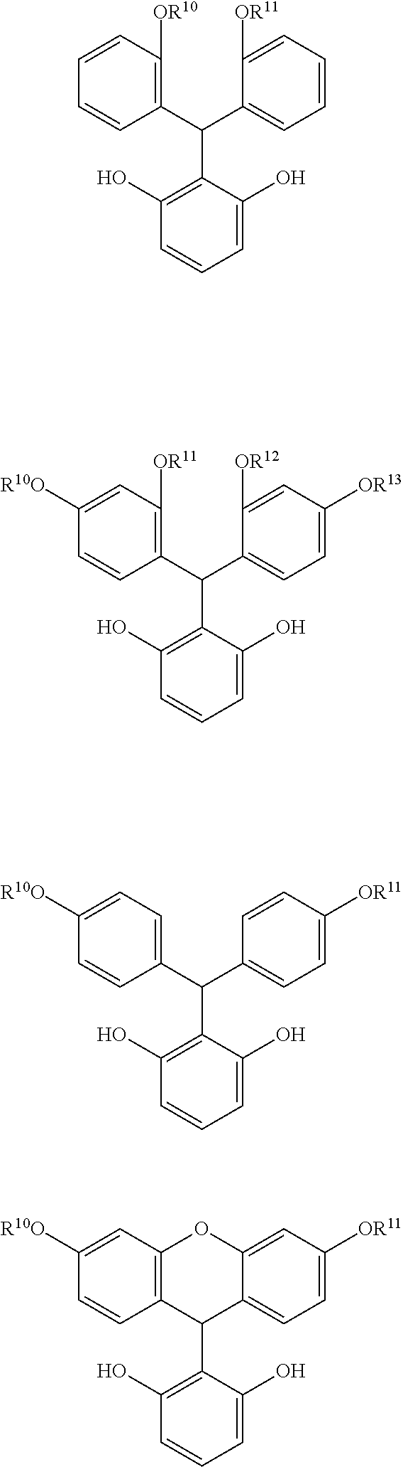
C1(C(C2=CC=C([OR11])C=C2)C2=C(O)C=CC=C2O)=CC=C([R10O])C=C1.C1(C(C2=CC=C([OR13])C=C2[OR12])C2=C(O)C=CC=C2O)=C([OR11])C=C([R10O])C=C1.C1(C(C2=CC=CC=C2[OR11])C2=C(O)C=CC=C2O)=C([OR10])C=CC=C1.C12=C(C=C([R10O])C=C1)OC1=CC([OR11])=CC=C1C2C1=C(O)C=CC=C1O
